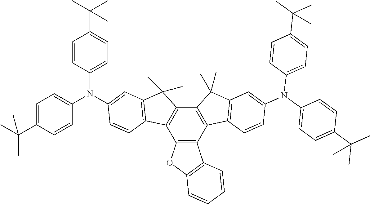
C12=C(C3=C(C4=C1C1=C(C4(C)C)C=C(N(C4=CC=C(C(C)(C)C)C=C4)C4=CC=C(C(C)(C)C)C=C4)C=C1)C(C)(C)C1=C3C=CC(N(C3=CC=C(C(C)(C)C)C=C3)C3=CC=C(C(C)(C)C)C=C3)=C1)C1=C(O2)C=CC=C1
